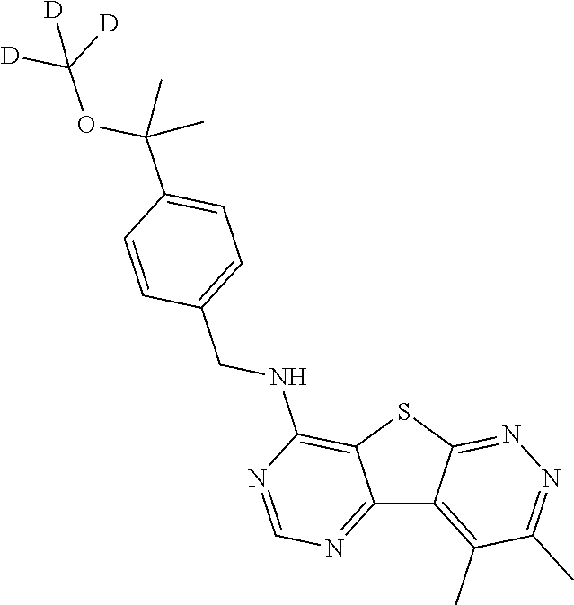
C12=NC=NC(NCC3=CC=C(C(OC([D])([D])[D])(C)C)C=C3)=C1SC1=NN=C(C)C(C)=C21
